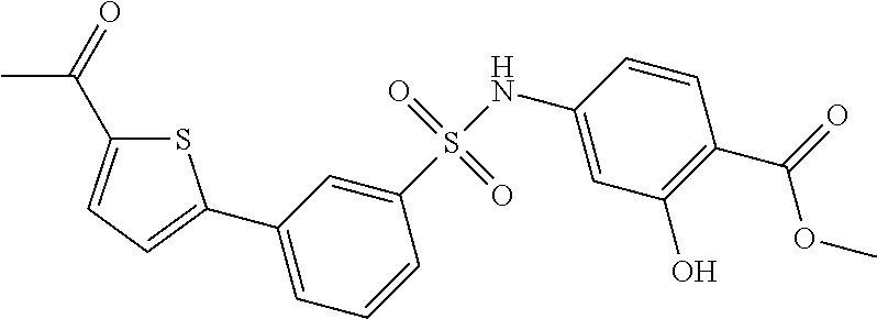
C1(C2=CC=C(C(C)=O)S2)=CC=CC(S(NC2=CC(O)=C(C(=O)OC)C=C2)(=O)=O)=C1
